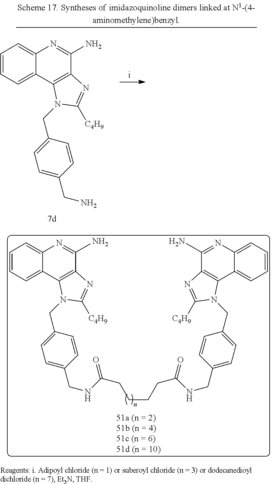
C1=CC=C2C(=C1)N=C(N)C1=C2N(CC2=CC=C(CN)C=C2)C([C4H9])=N1.C1=CC=C2C(=C1)N=C(N)C1=C2N(CC2=CC=C(CNC(=O)CCCCC(NCC3=CC=C(CN4C5=C(C(N)=NC6=CC=CC=C56)N=C4[C4H9])C=C3)=O)C=C2)C([C4H9])=N1
